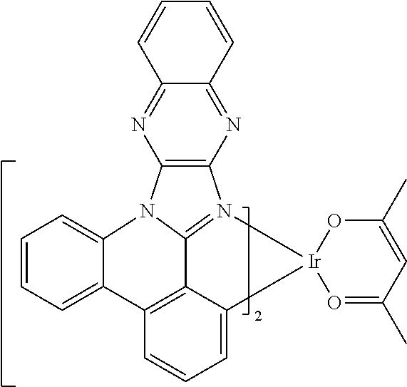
C1=CC=C2C(=C1)N1C3=N(C4=C1N=C1C(=N4)C=CC=C1)[Ir]1(C4=CC=CC2=C43)O=C(C)C=C(C)O1
